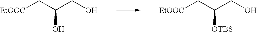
[EtOOC]CC(CO)O.[EtOOC]CC(CO)[OTBS]
